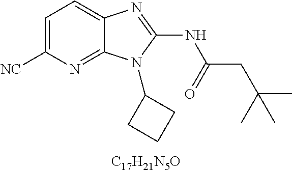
C1=C([NC])N=C2C(=C1)N=C(NC(CC(C)(C)C)=O)N2C1CCC1.[C17H21N5O]
